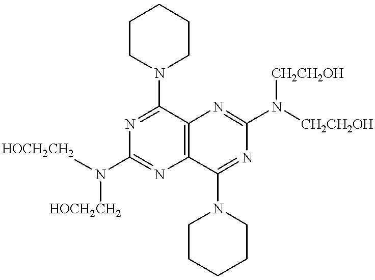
C1(N([HOCH2CH2])[HOCH2CH2])=NC2=C(C(N3CCCCC3)=N1)N=C(N([CH2CH2OH])[CH2CH2OH])N=C2N1CCCCC1
